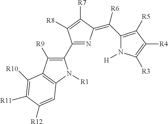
C1(C2=C([R9])C3=C(N2[R1])C=C([R12])C([R11])=C3[R10])=NC(=C(C2=C([R5])C([R4])=C([R3])N2[H])[R6])C([R7])=C1[R8]
